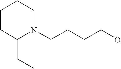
N1(CCCCO)CCCCC1CC
